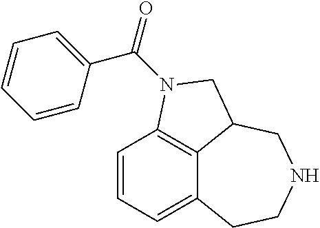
C12=CC=CC3=C1C(CNCC2)CN3C(=O)C1=CC=CC=C1
